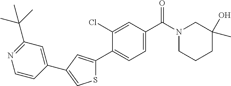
C1(C)(O)CN(C(C2=CC=C(C3=CC(C4=CC(C(C)(C)C)=NC=C4)=CS3)C(Cl)=C2)=O)CCC1
